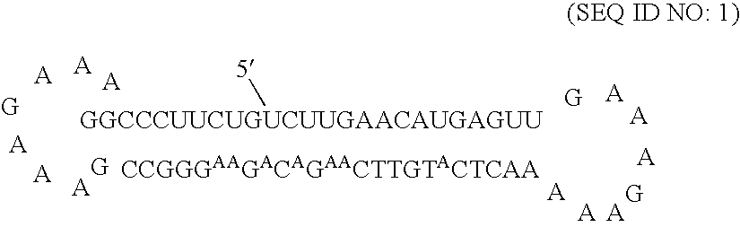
[5][GGCCCUUCUGUCUUGAACAUGAGUU]
